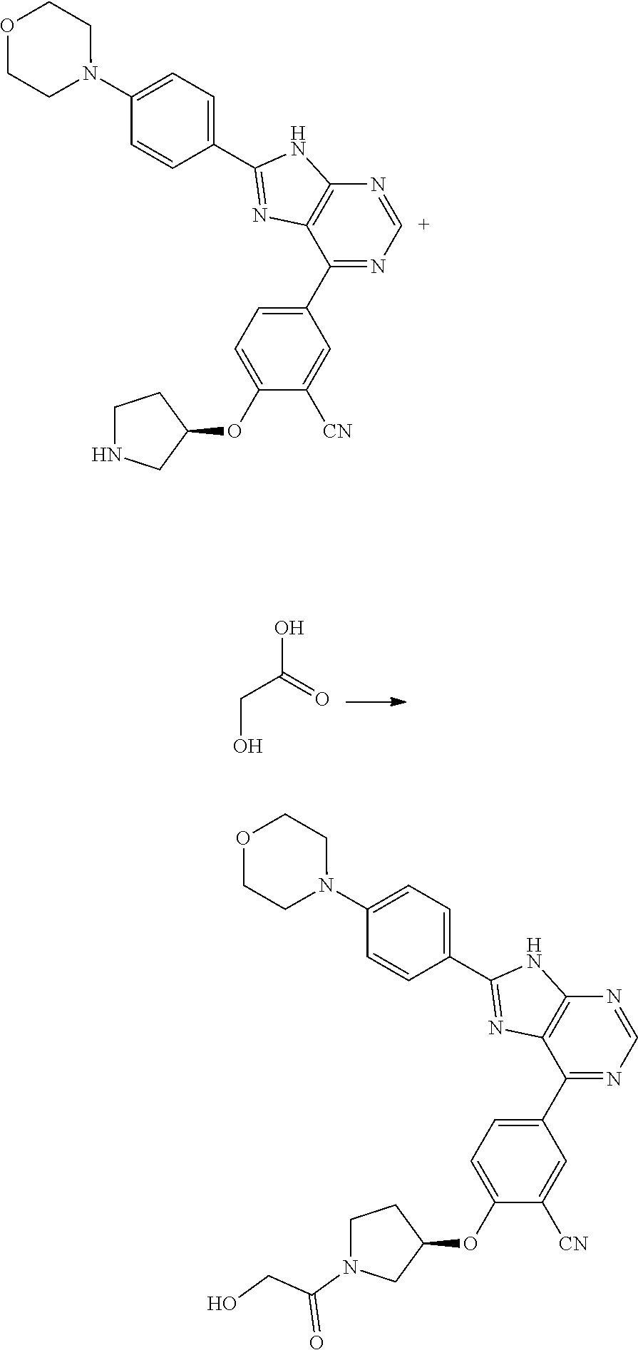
OC(=O)CO.N1=[C+]N=C(C2=CC=C(OC3CCNC3)C([CN])=C2)C2=C1NC(C1=CC=C(N3CCOCC3)C=C1)=N2.N1=CN=C(C2=CC=C(OC3CCN(C(CO)=O)C3)C([CN])=C2)C2=C1NC(C1=CC=C(N3CCOCC3)C=C1)=N2
